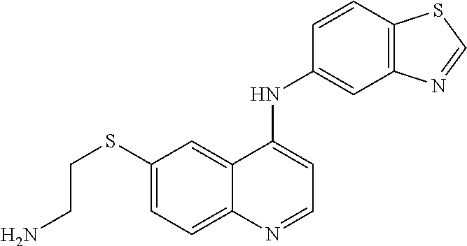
C1(SCCN)=CC=C2C(=C1)C(NC1=CC3=C(C=C1)SC=N3)=CC=N2
